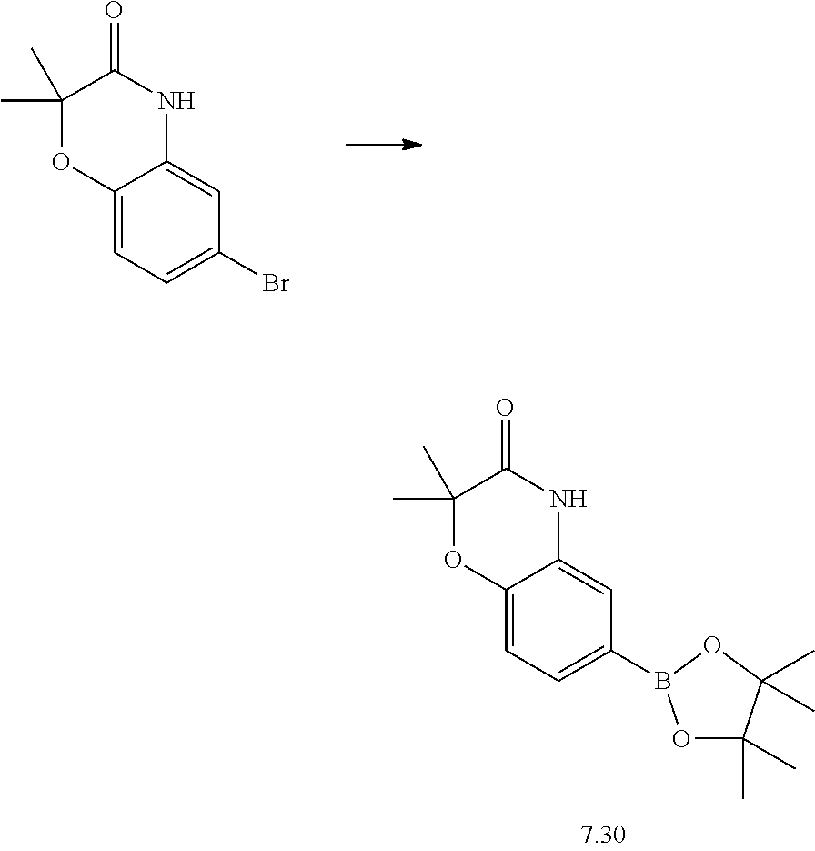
C12=CC=C(Br)C=C1NC(=O)C(C)(C)O2.C12=CC=C(B3OC(C)(C)C(C)(C)O3)C=C1NC(=O)C(C)(C)O2
